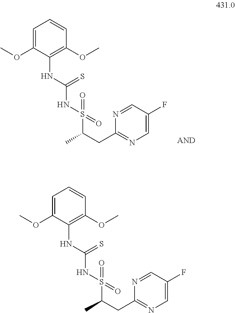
C1=C(OC)C(NC(NS(C(CC2=NC=C(F)C=N2)C)(=O)=O)=S)=C(OC)C=C1.C1=C(OC)C(NC(NS(C(CC2=NC=C(F)C=N2)C)(=O)=O)=S)=C(OC)C=C1
